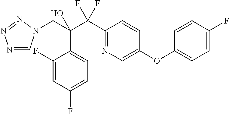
N1=CN(CC(C(C2=NC=C(OC3=CC=C(F)C=C3)C=C2)(F)F)(O)C2=CC=C(F)C=C2F)N=N1
